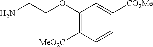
C1(OCCN)=C([MeO2C])C=CC([CO2Me])=C1
